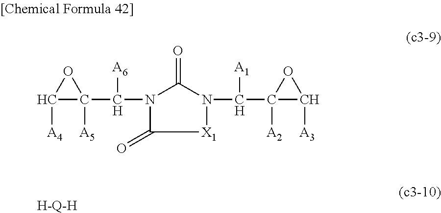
C1([A4])C(C(N2C(=O)[X1]N(C(C3([A2])OC3[A3])[A1])C2=O)[A6])([A5])O1.[H-Q-H]
